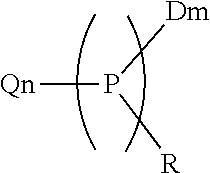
P([Dm])([R])[Qn]
